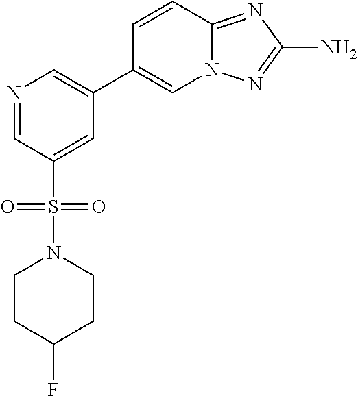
N1=CC(S(=O)(=O)N2CCC(F)CC2)=CC(C2=CN3C(=NC(N)=N3)C=C2)=C1
